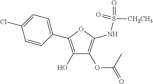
C1(C2=C(O)C(OC(=O)C)=C(NS(=O)(=O)[CH2CH3])O2)=CC=C(Cl)C=C1
